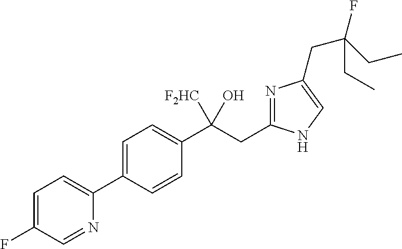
C1=C(C2=CC=C(F)C=N2)C=CC(C(CC2=NC(CC(F)(CC)CC)=CN2)([F2HC])O)=C1
